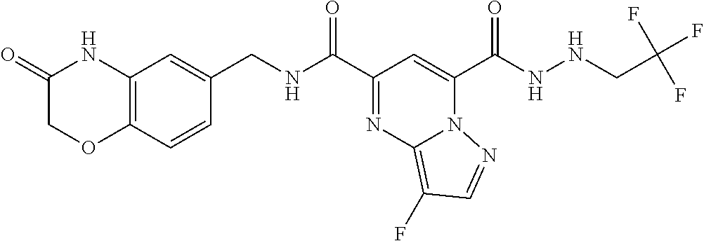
C1=CC2=C(C=C1CNC(C1=NC3=C(F)C=NN3C(C(NNCC(F)(F)F)=O)=C1)=O)NC(=O)CO2
